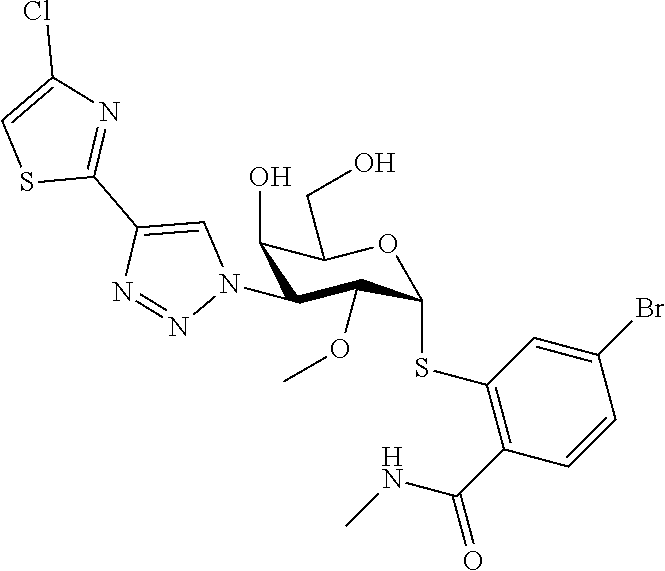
C1(O)C(N2C=C(C3=NC(Cl)=CS3)N=N2)C(OC)C(SC2=C(C(NC)=O)C=CC(Br)=C2)OC1CO
